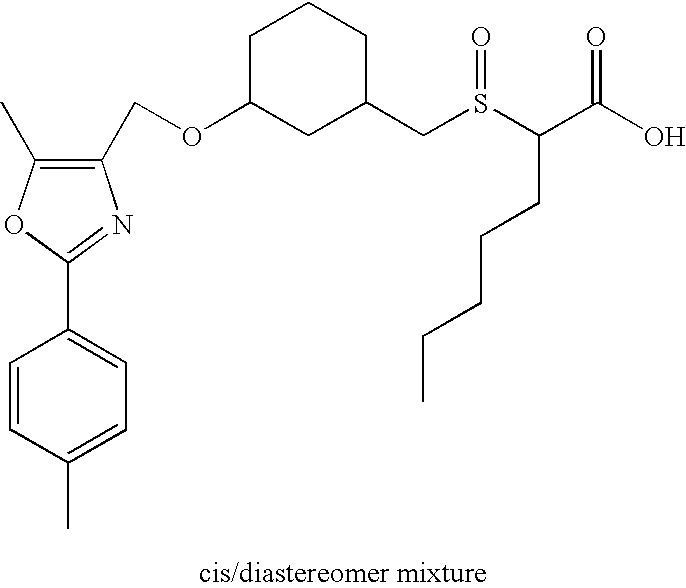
CC1=CC=C(C2=NC(COC3CC(CS(C(C(O)=O)CCCCC)=O)CCC3)=C(C)O2)C=C1
